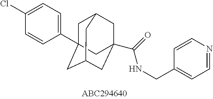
C1(Cl)=CC=C(C23CC4CC(C(=O)NCC5=CC=NC=C5)(CC(C2)C4)C3)C=C1
